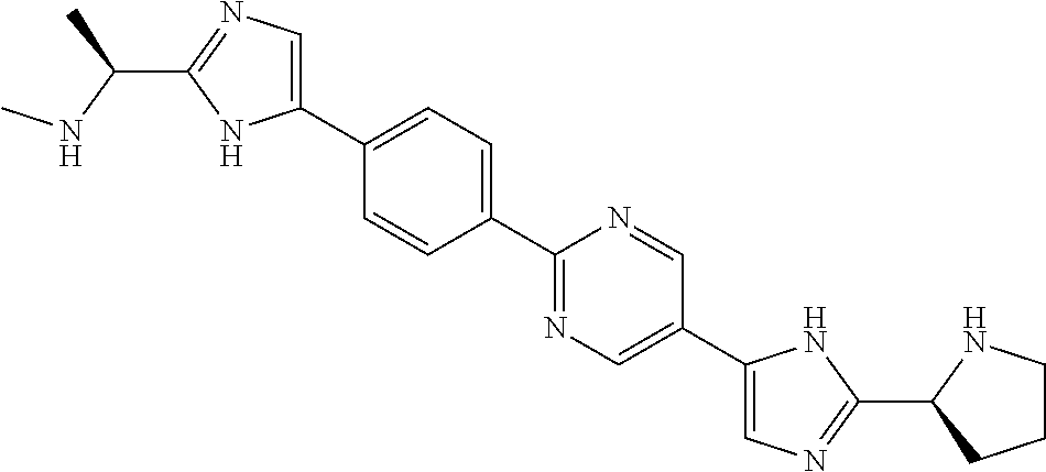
C1(C2=CC=C(C3=CN=C(C(C)NC)N3)C=C2)=NC=C(C2=CN=C(C3CCCN3)N2)C=N1
